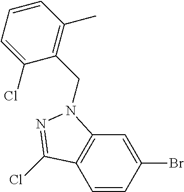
C1=CC(Br)=CC2=C1C(Cl)=NN2CC1=C(C)C=CC=C1Cl
